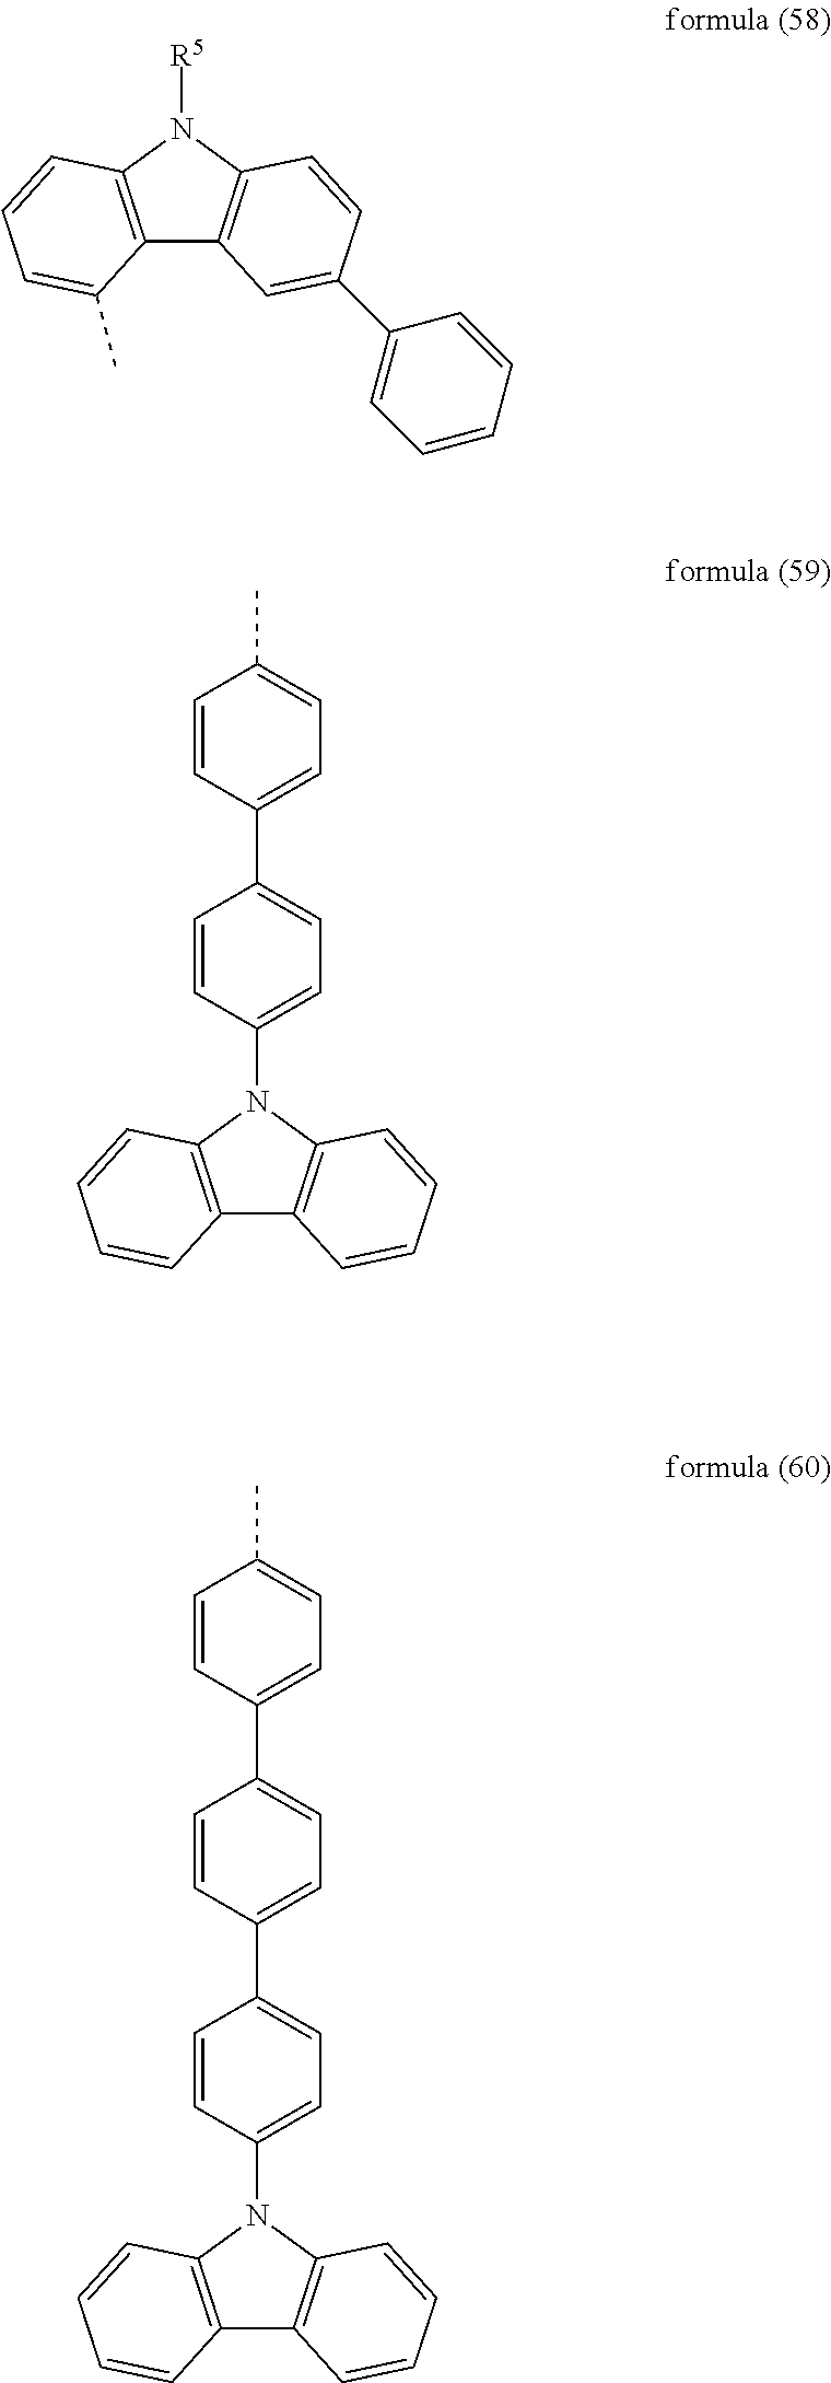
C12=C(C=CC=C1C)N([R5])C1=C2C=C(C2=CC=CC=C2)C=C1.C12=C(C=CC=C1)N(C1=CC=C(C3=CC=C(C)C=C3)C=C1)C1=C2C=CC=C1.C12=C(C=CC=C1)N(C1=CC=C(C3=CC=C(C4=CC=C(C)C=C4)C=C3)C=C1)C1=C2C=CC=C1
